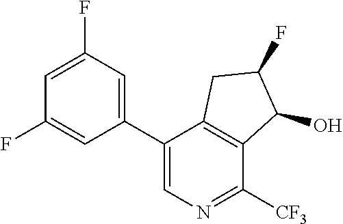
C1(C2=CC(F)=CC(F)=C2)=CN=C([CF3])C2=C1CC(F)C2O
